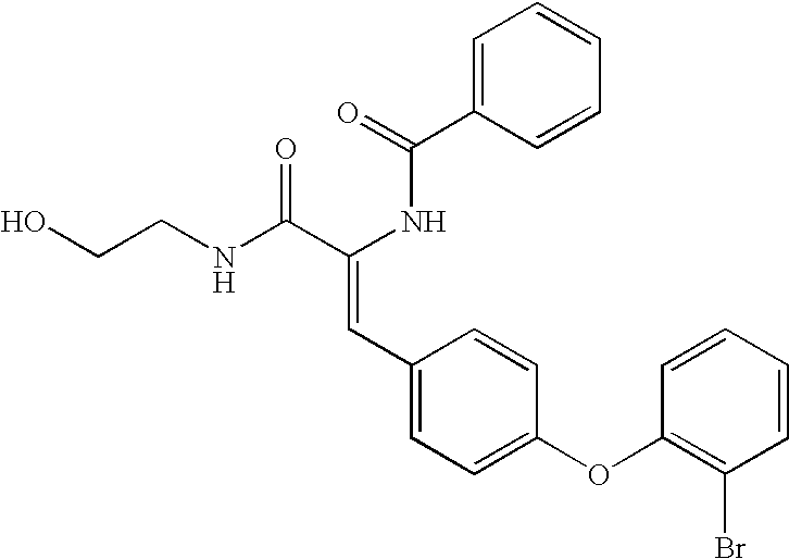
C1=C(C(=O)NC(C(NCCO)=O)=CC2=CC=C(OC3=C(Br)C=CC=C3)C=C2)C=CC=C1
